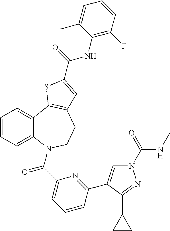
C1=CC=C2C(=C1)C1=C(CCN2C(C2=CC=CC(C3=CN(C(NC)=O)N=C3C3CC3)=N2)=O)C=C(C(=O)NC2=C(F)C=CC=C2C)S1
